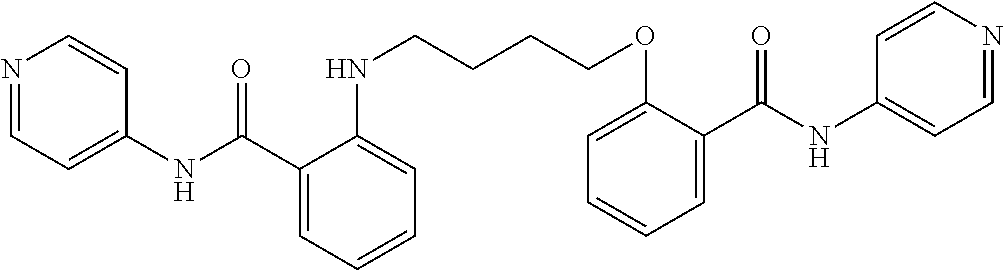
C1(C(NC2=CC=NC=C2)=O)=CC=CC=C1NCCCCOC1=CC=CC=C1C(NC1=CC=NC=C1)=O
